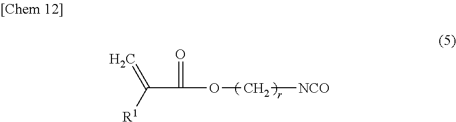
C(C(=O)OC[NCO])([R1])=C
